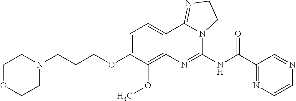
C1OCCN(CCCOC2=CC=C3C(=C2OC)N=C(NC(C2=NC=CN=C2)=O)N2C3=NCC2)C1
